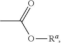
CC(=O)O[Ra]
